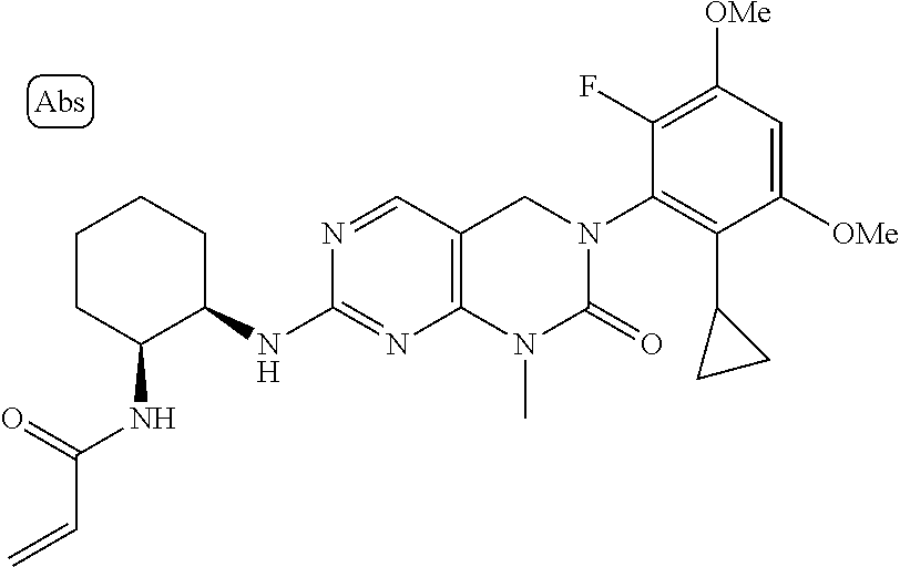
C1([OMe])=CC([OMe])=C(F)C(N2C(=O)N(C)C3=C(C2)C=NC(NC2CCCCC2NC(C=C)=O)=N3)=C1C1CC1
